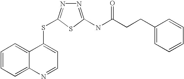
C1=CC=C2C(=C1)C(SC1=NN=C(NC(=O)CCC3=CC=CC=C3)S1)=CC=N2
